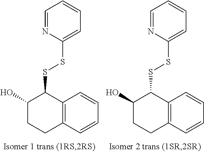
C1=NC(SSC2C(O)CCC3=C2C=CC=C3)=CC=C1.C1=NC(SSC2C(O)CCC3=C2C=CC=C3)=CC=C1
